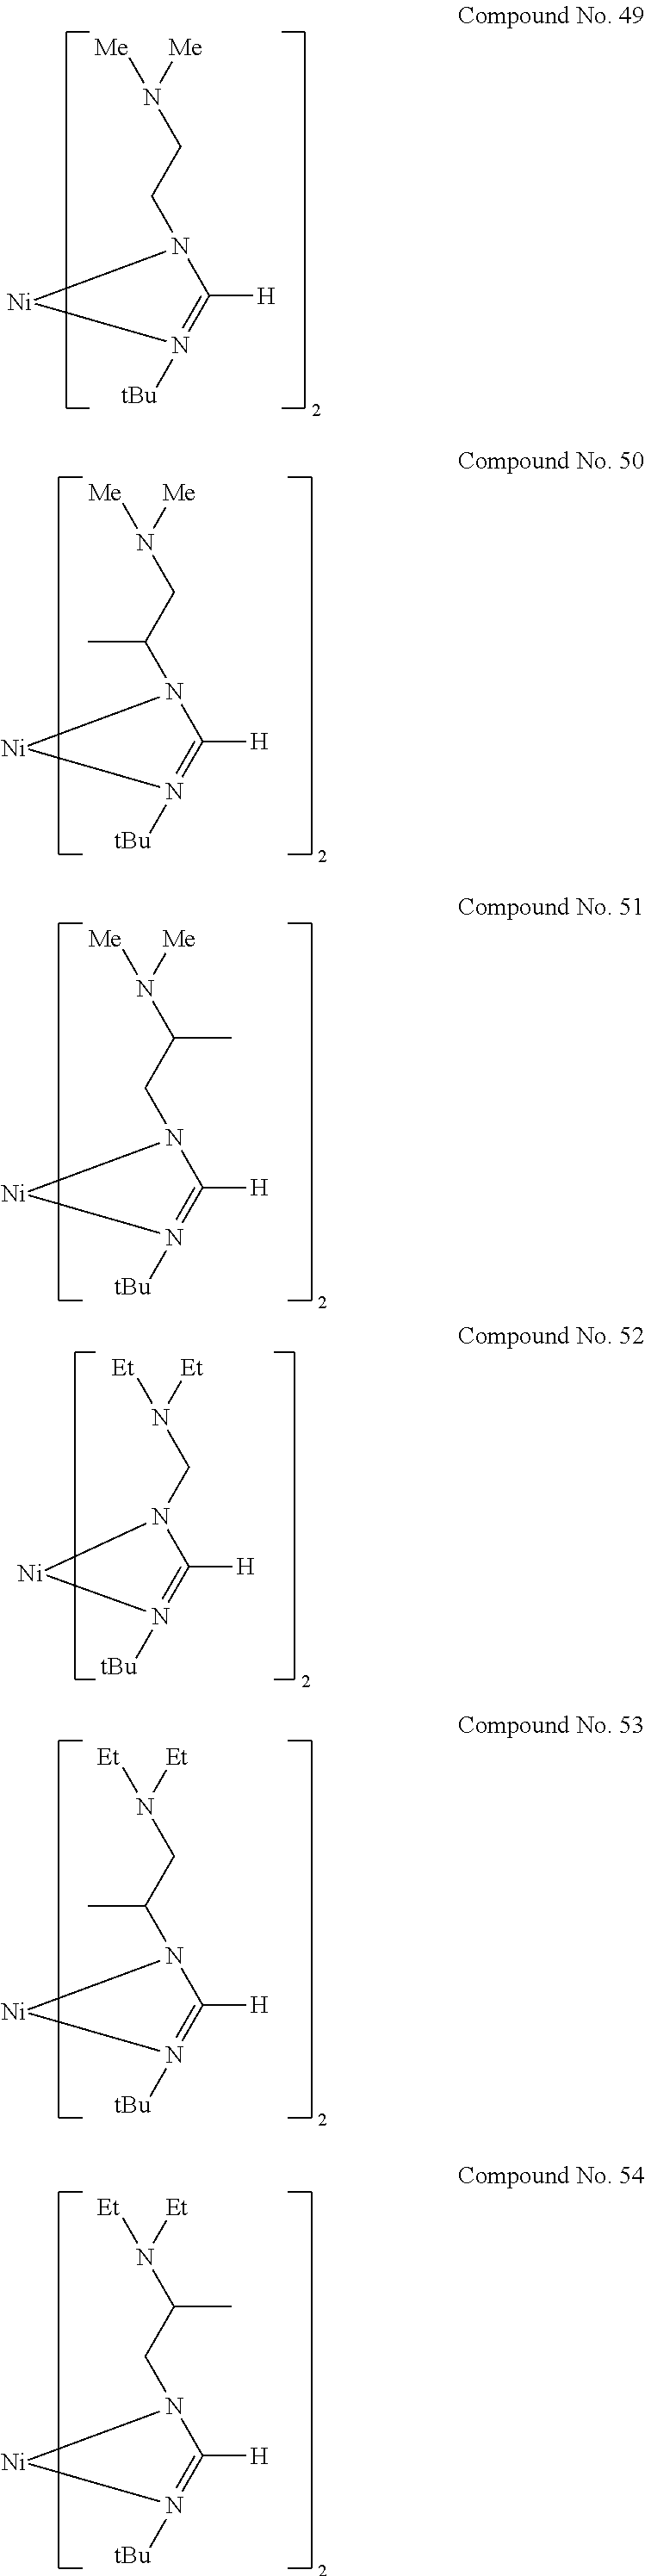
N(CC(C)N1C([H])=N([tBu])[Ni]1)([Me])[Me].N(C(CN1C([H])=N([tBu])[Ni]1)C)([Me])[Me].N(CN1C([H])=N([tBu])[Ni]1)([Et])[Et].N(CC(C)N1C([H])=N([tBu])[Ni]1)([Et])[Et].N(C(CN1C([H])=N([tBu])[Ni]1)C)([Et])[Et].N1(CCN([Me])[Me])C([H])=N([tBu])[Ni]1
